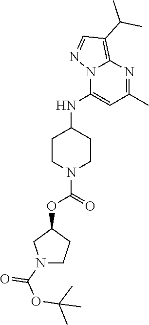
C1CN(C(OC2CN(C(OC(C)(C)C)=O)CC2)=O)CCC1NC1=CC(C)=NC2=C(C(C)C)C=NN12
